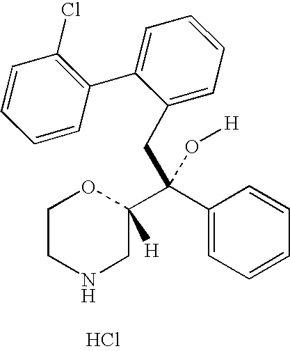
C1CNCC(C(C2=CC=CC=C2)(O[H])CC2=CC=CC=C2C2=C(Cl)C=CC=C2)([H])O1.Cl
